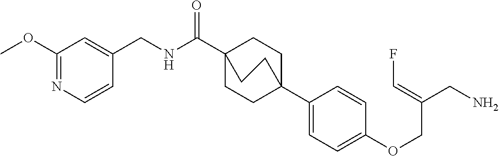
C1(C23CCC(C(NCC4=CC(OC)=NC=C4)=O)(CC2)CC3)=CC=C(OCC(CN)=CF)C=C1
